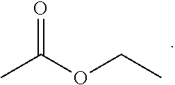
O=C(OCC)C
